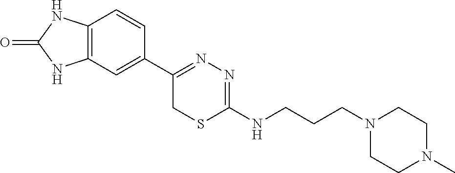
C12=C(C=C(C3=NN=C(NCCCN4CCN(C)CC4)SC3)C=C1)NC(=O)N2
